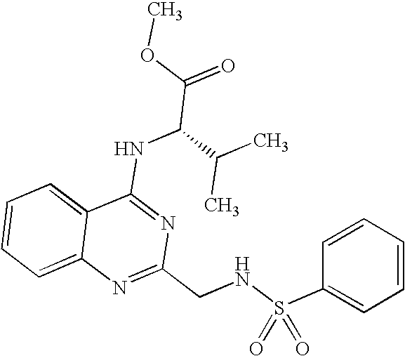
C12=CC=CC=C1N=C(CNS(C1=CC=CC=C1)(=O)=O)N=C2NC(C(=O)OC)C(C)C
